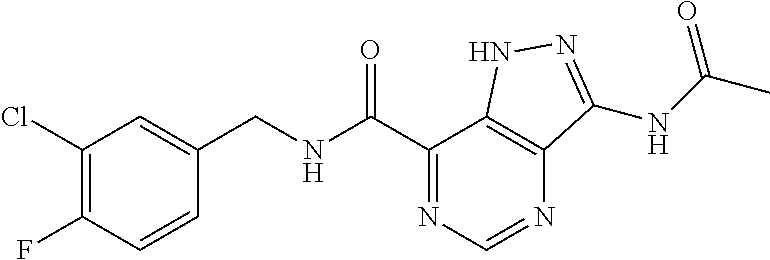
C1(Cl)=C(F)C=CC(CNC(C2=NC=NC3=C2NN=C3NC(C)=O)=O)=C1
